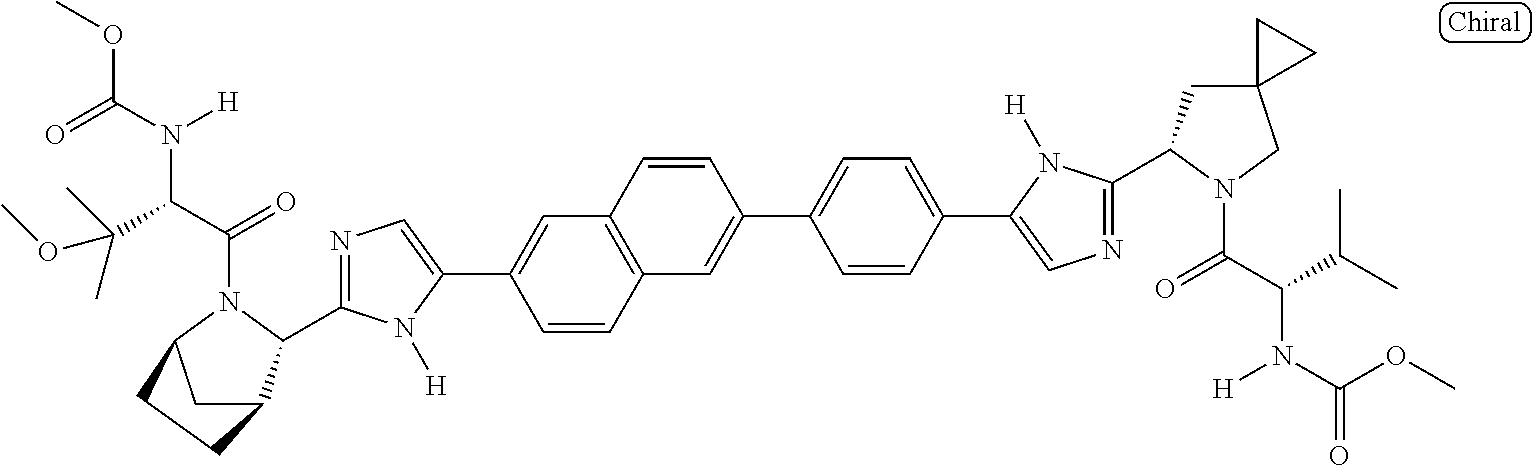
C1=CC2=C(C=C1C1=CN=C(C3C4CC(N3C(C(C(OC)(C)C)N(C(=O)OC)[H])=O)CC4)N1[H])C=CC(C1=CC=C(C3=CN=C(C4CC5(CN4C(C(C(C)C)N(C(OC)=O)[H])=O)CC5)N3[H])C=C1)=C2
